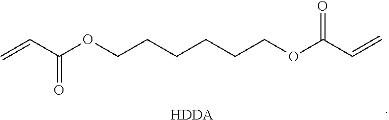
C=CC(OCCCCCCOC(C=C)=O)=O.[HDDA]
